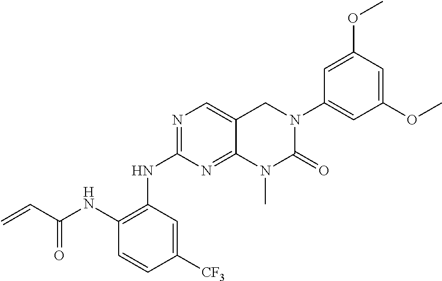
N1=C(NC2=C(NC(C=C)=O)C=CC([CF3])=C2)N=C2C(=C1)CN(C1=CC(OC)=CC(OC)=C1)C(=O)N2C
